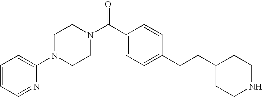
C1(CCC2=CC=C(C(N3CCN(C4=CC=CC=N4)CC3)=O)C=C2)CCNCC1
